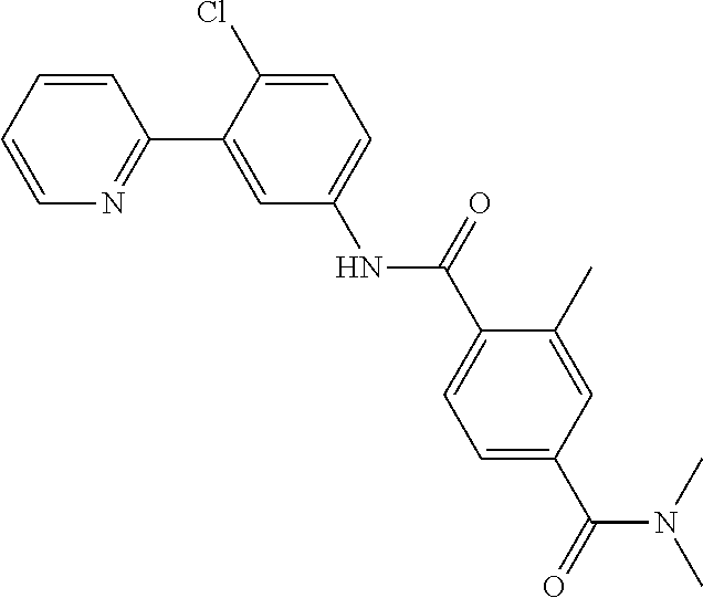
C1=C(Cl)C(C2=NC=CC=C2)=CC(NC(C2=CC=C(C(N(C)C)=O)C=C2C)=O)=C1
